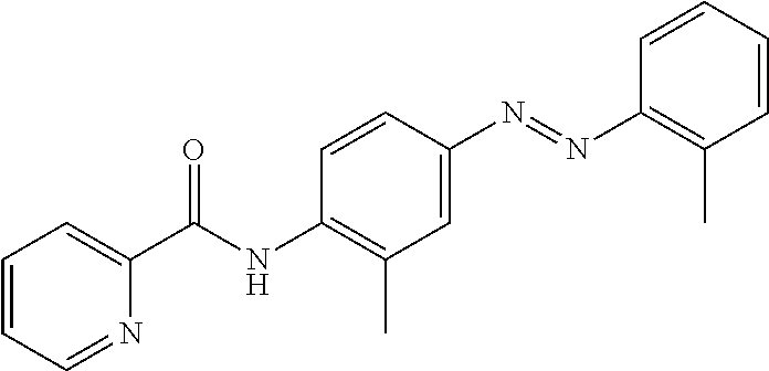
C1=CC=CC(N=NC2=CC(C)=C(NC(C3=CC=CC=N3)=O)C=C2)=C1C
